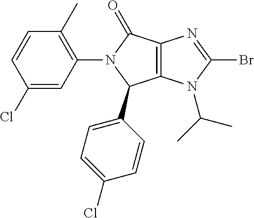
C12=C(N(C(C)C)C(Br)=N1)C(C1=CC=C(Cl)C=C1)N(C1=C(C)C=CC(Cl)=C1)C2=O
